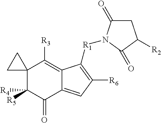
C1C(=O)N([R1]C2=C([R6])C=C3C(=O)C([R4])([R5])C4(C([R3])=C32)CC4)C(=O)C1[R2]
